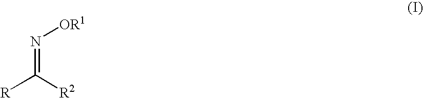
[R]C([R2])=N[OR1]
